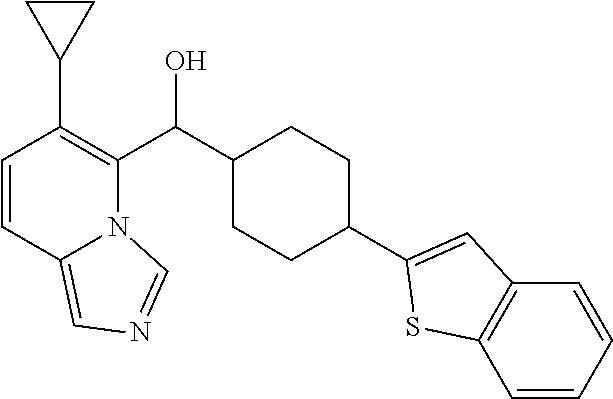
C1=CC2=CN=CN2C(C(C2CCC(C3=CC4=C(C=CC=C4)S3)CC2)O)=C1C1CC1
